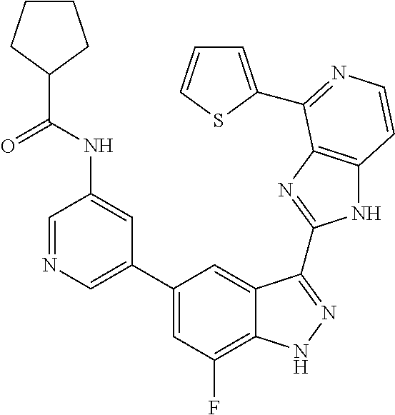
C1=C(C2=CC(F)=C3C(=C2)C(C2=NC4=C(N2)C=CN=C4C2=CC=CS2)=NN3)C=C(NC(=O)C2CCCC2)C=N1
